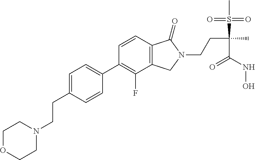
C1=C(CCN2CCOCC2)C=CC(C2=C(F)C3=C(C=C2)C(=O)N(CCC(C)(S(C)(=O)=O)C(NO)=O)C3)=C1
